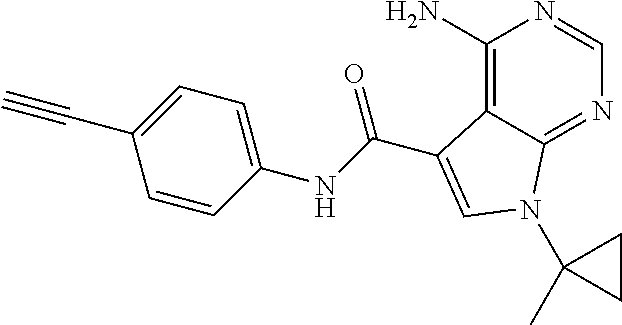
C1(N)=C2C(=NC=N1)N(C1(C)CC1)C=C2C(NC1=CC=C(C#C)C=C1)=O
